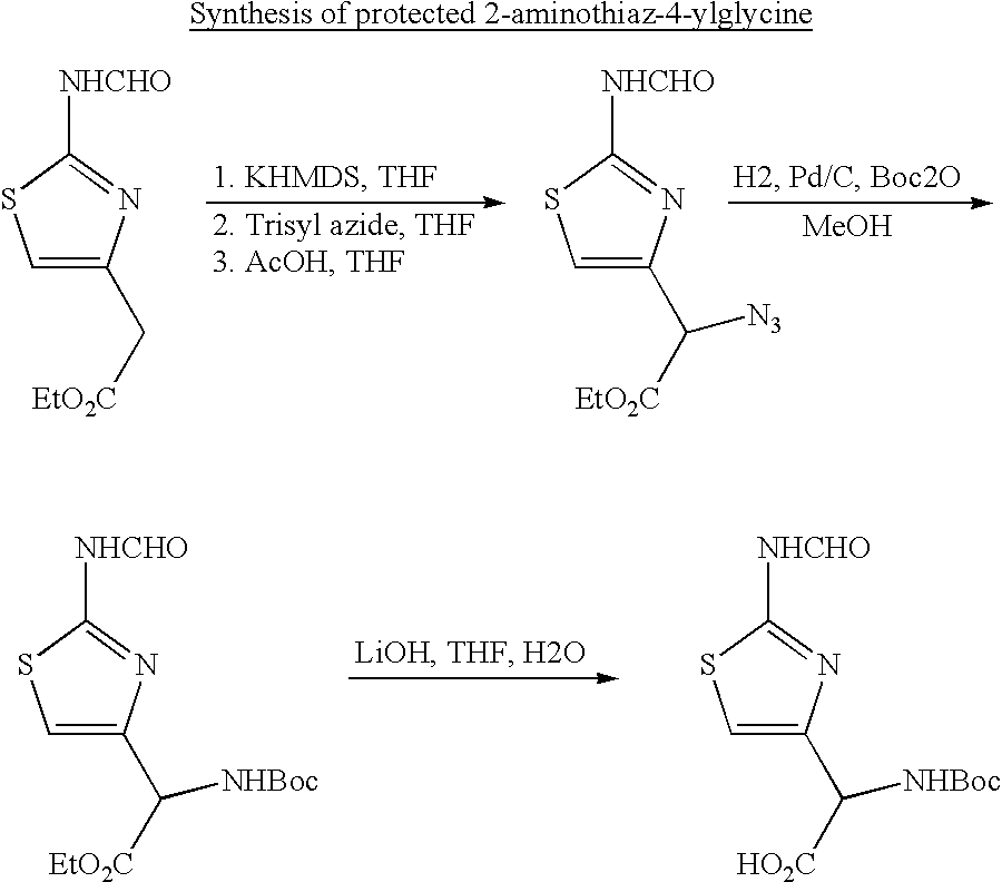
C1=C(C[EtO2C])N=C([NHCHO])S1.C1=C(C([EtO2C])[N3])N=C([NHCHO])S1.[MeOH].C1=C(C([HO2C])[NHBoc])N=C([NHCHO])S1.C1=C(C([EtO2C])[NHBoc])N=C([NHCHO])S1
